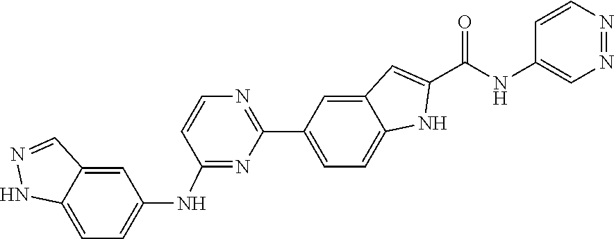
N1=NC=CC(NC(C2=CC3=CC(C4=NC=CC(NC5=CC=C6C(=C5)C=NN6)=N4)=CC=C3N2)=O)=C1
